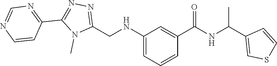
N1=C(CNC2=CC=CC(C(=O)NC(C3=CSC=C3)C)=C2)N(C)C(C2=NC=NC=C2)=N1
